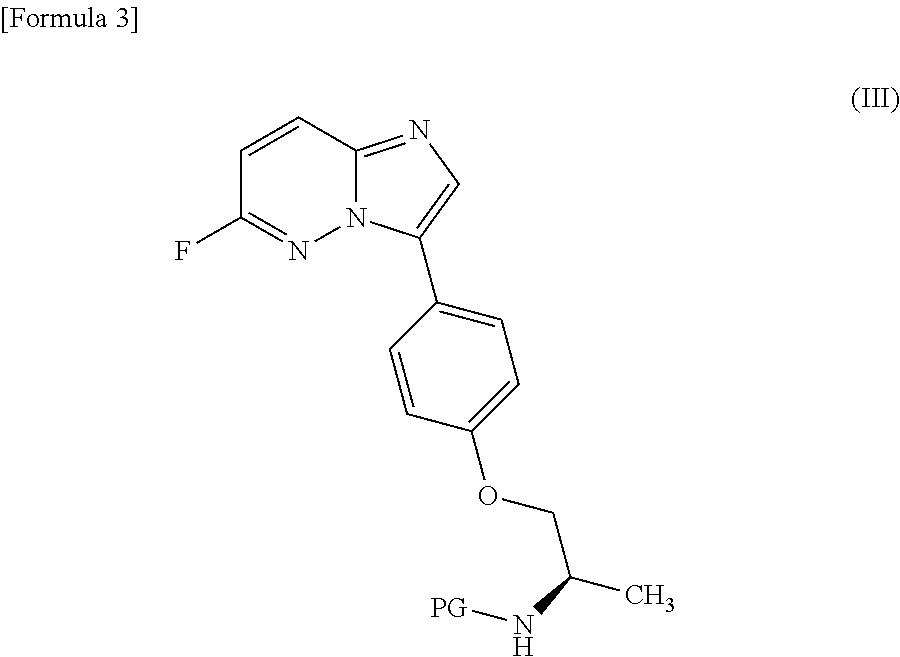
C1=CC2=NC=C(C3=CC=C(OCC(C)N[PG])C=C3)N2N=C1F
